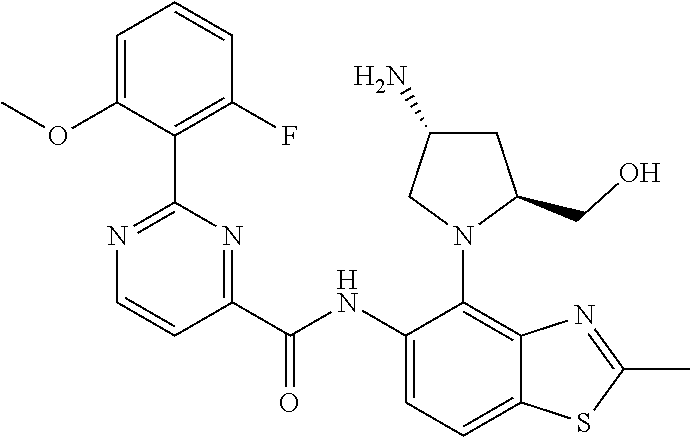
C1(NC(C2=NC(C3=C(F)C=CC=C3OC)=NC=C2)=O)=CC=C2C(=C1N1C(CO)CC(N)C1)N=C(C)S2
